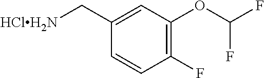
C1(C[HClH2N])=CC(OC(F)F)=C(F)C=C1
